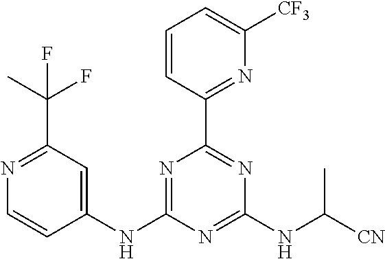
N1=C(NC2=CC(C(F)(C)F)=NC=C2)N=C(NC([CN])C)N=C1C1=NC([CF3])=CC=C1
